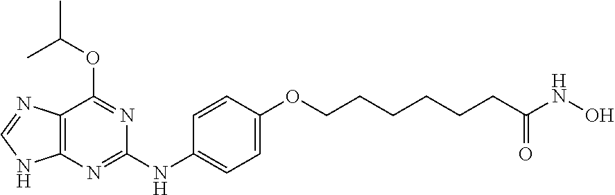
C12=C(N=C(NC3=CC=C(OCCCCCCC(NO)=O)C=C3)N=C1OC(C)C)NC=N2
